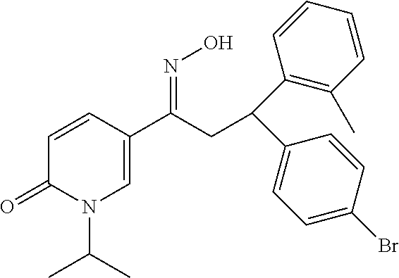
C1=CC(C(CC(C2=CC=C(Br)C=C2)C2=C(C)C=CC=C2)=NO)=CN(C(C)C)C1=O
